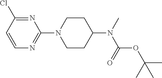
N1=C(Cl)C=CN=C1N1CCC(N(C)C(=O)OC(C)(C)C)CC1
